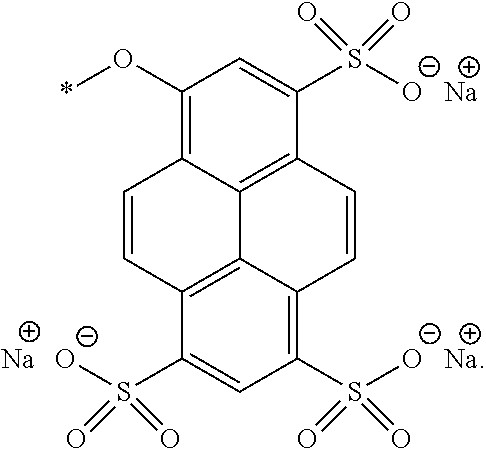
C1(O*)=C2C3=C(C(S([O-])(=O)=O)=C1)C=CC1=C(S([O-])(=O)=O)C=C(S([O-])(=O)=O)C(=C31)C=C2.[Na].[Na]
